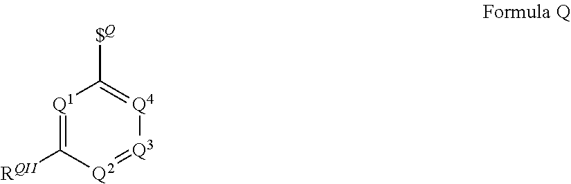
[Q1]1=C([RQII])[Q2]=[Q3][Q4]=C1[$Q]
